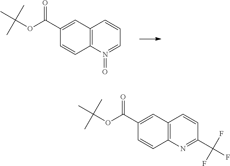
C12=C(N(=O)=CC=C1)C=CC(C(OC(C)(C)C)=O)=C2.C12=C(N=C(C(F)(F)F)C=C1)C=CC(C(OC(C)(C)C)=O)=C2
